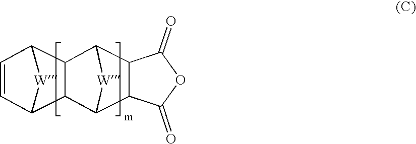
C12C(C3C4C5C=CC([W]5)C4C1[W]3)C(=O)OC2=O
